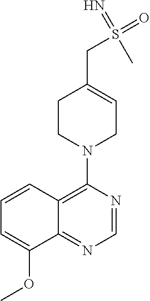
C1(N2CC=C(CS(=O)(=N)C)CC2)=C2C(=NC=N1)C(OC)=CC=C2
